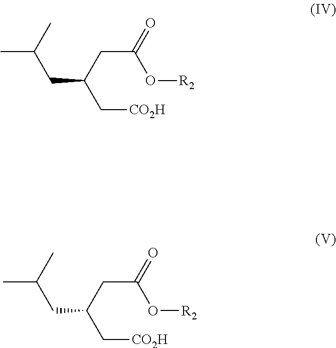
CC(C)CC(C[CO2H])CC(=O)O[R2].CC(C)CC(C[CO2H])CC(=O)O[R2]
